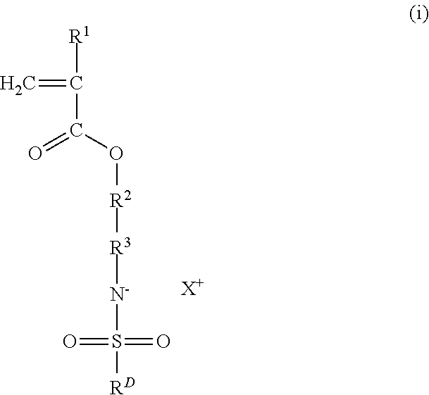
C(C(O[R2][R3][N-]S(=O)(=O)[RD])=O)(=C)[R1].[X+]
